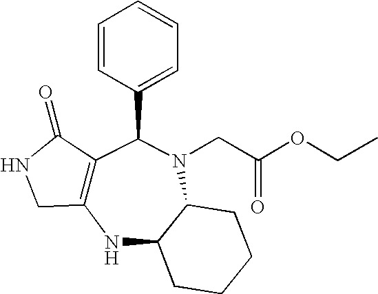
C12=C(NC3C(N(CC(OCC)=O)C1C1=CC=CC=C1)CCCC3)CNC2=O
